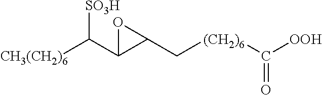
[(CH2)6](C([OOH])=O)CC1C(C([SO3H])[CH3(CH2)6])O1
